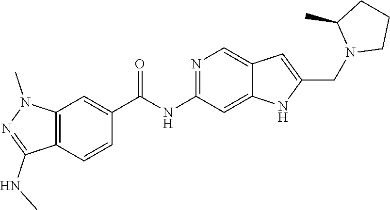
C1CN(CC2=CC3=CN=C(NC(C4=CC5=C(C=C4)C(NC)=NN5C)=O)C=C3N2)C(C)C1
